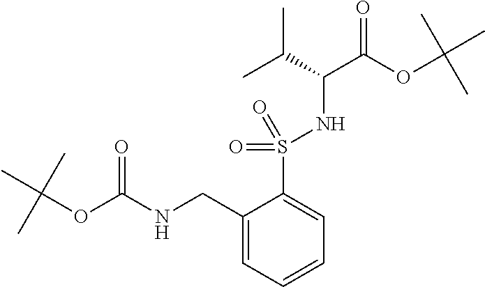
C1(CNC(=O)OC(C)(C)C)=CC=CC=C1S(NC(C(OC(C)(C)C)=O)C(C)C)(=O)=O
